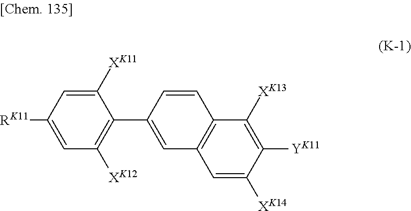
C1=C([RK11])C=C([XK11])C(C2=CC3=C(C=C2)C([XK13])=C([YK11])C([XK14])=C3)=C1[XK12]
